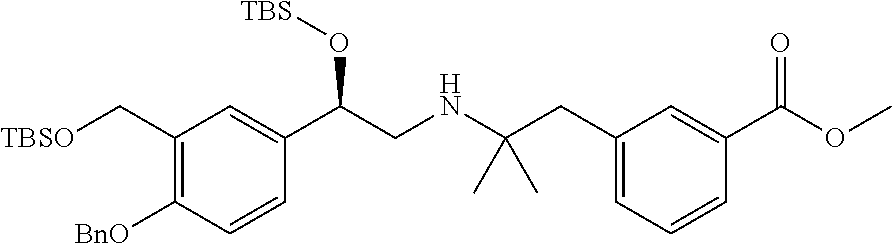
C1(C[TBSO])=C([BnO])C=CC(C(CNC(CC2=CC=CC(C(OC)=O)=C2)(C)C)O[TBS])=C1
